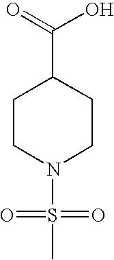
C1CN(S(C)(=O)=O)CCC1C(O)=O
